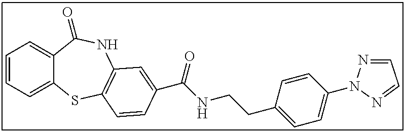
C1=CC=C2C(=C1)C(=O)NC1=C(S2)C=CC(C(NCCC2=CC=C(N3N=CC=N3)C=C2)=O)=C1
